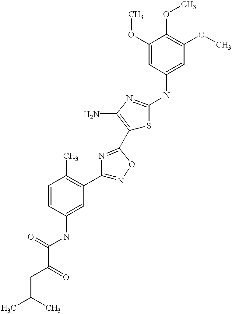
C(C(=O)NC1=CC(C2=NOC(C3=C(N)N=C(NC4=CC(OC)=C(OC)C(OC)=C4)S3)=N2)=C(C)C=C1)(CC(C)C)=O
